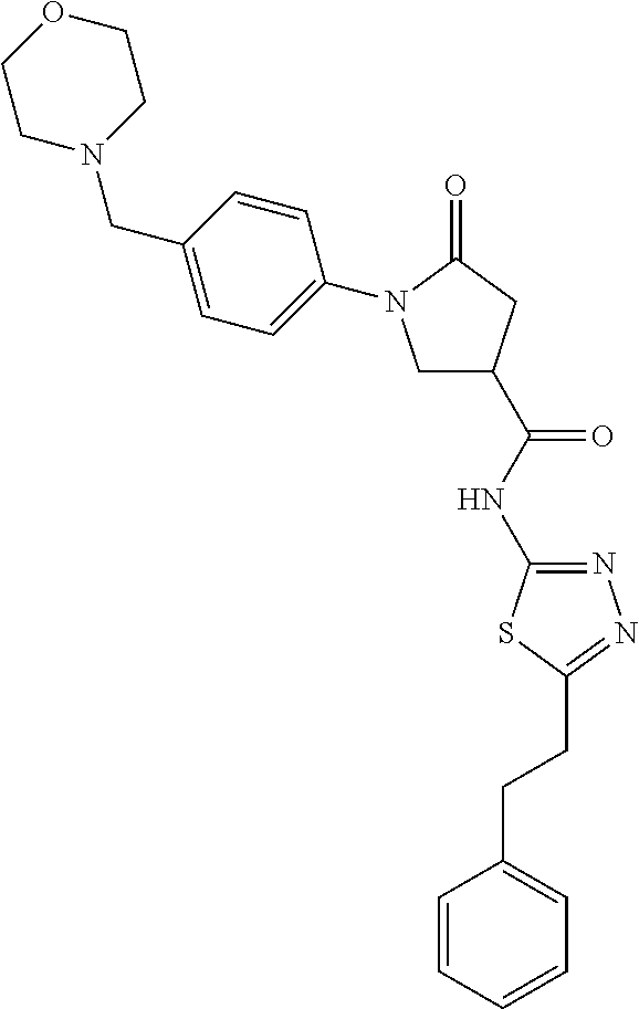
N1(CC2=CC=C(N3CC(C(NC4=NN=C(CCC5=CC=CC=C5)S4)=O)CC3=O)C=C2)CCOCC1
